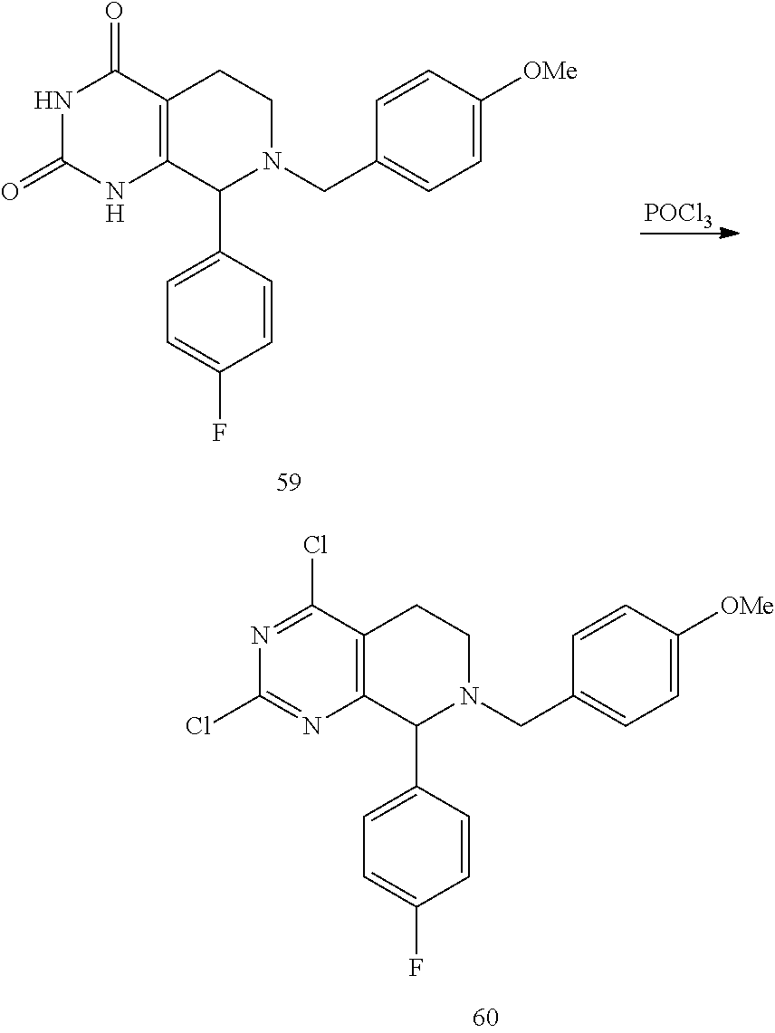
[POCl3].C1(=O)C2=C(C(C3=CC=C(F)C=C3)N(CC3=CC=C([OMe])C=C3)CC2)NC(=O)N1.C1(Cl)=NC(Cl)=NC2=C1CCN(CC1=CC=C([OMe])C=C1)C2C1=CC=C(F)C=C1
